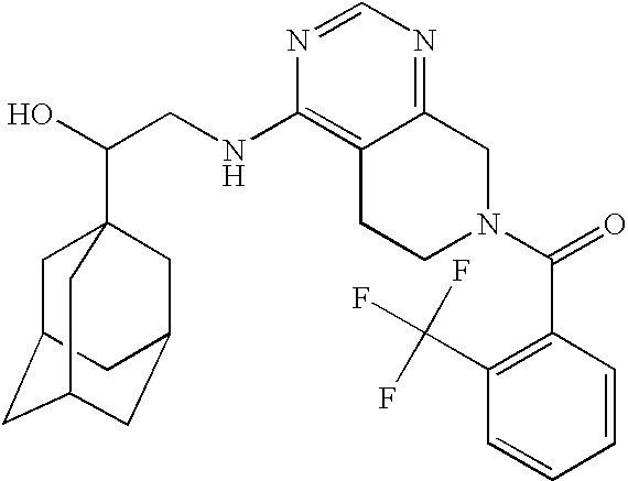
C(CNC1=C2C(=NC=N1)CN(C(=O)C1=C(C(F)(F)F)C=CC=C1)CC2)(O)C12CC3CC(CC(C1)C3)C2
